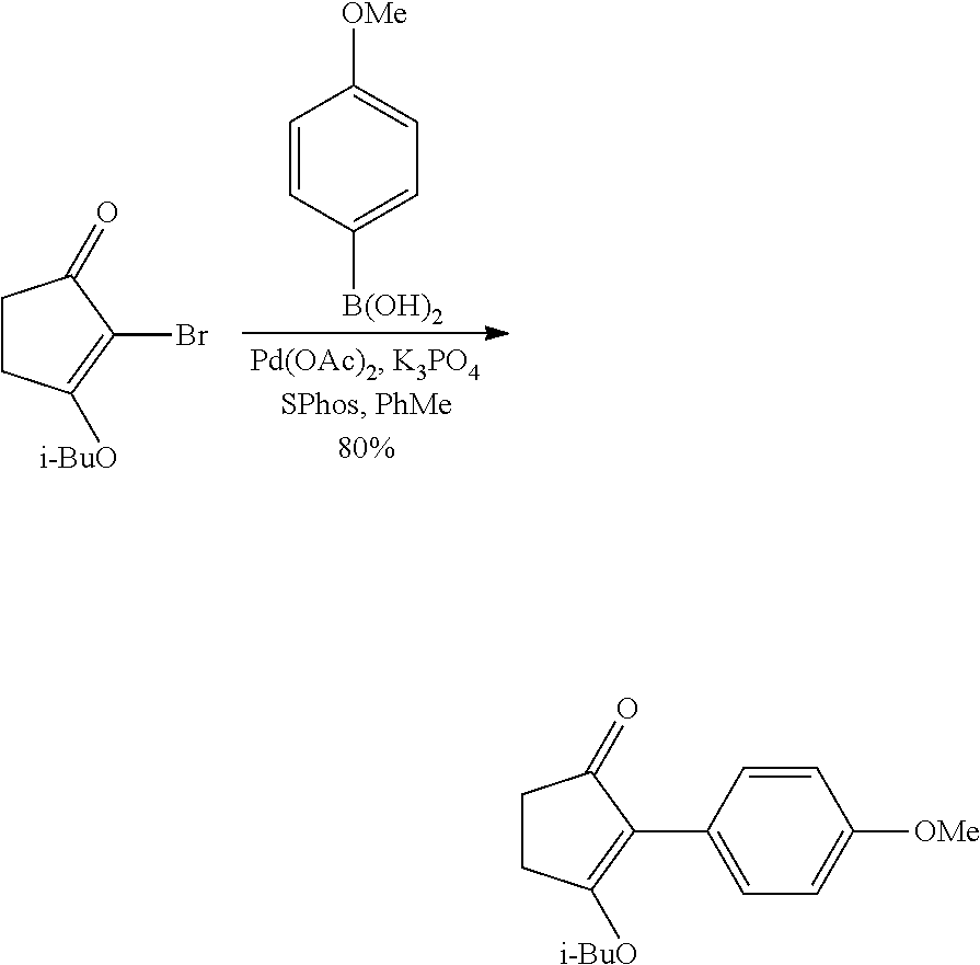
C1=CC([B(OH)2])=CC=C1[OMe].C1CC([i-BuO])=C(Br)C1=O.C1CC([i-BuO])=C(C2=CC=C([OMe])C=C2)C1=O
